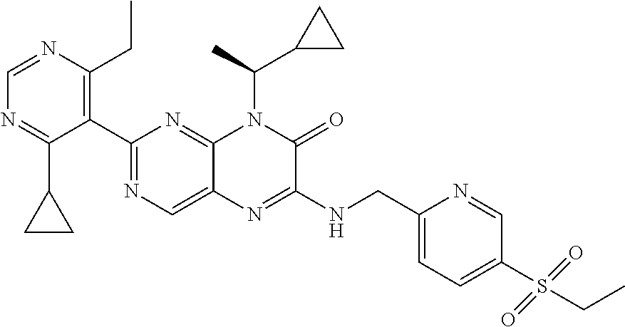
C1(C2=NC=C3C(=N2)N(C(C)C2CC2)C(=O)C(NCC2=CC=C(S(CC)(=O)=O)C=N2)=N3)=C(CC)N=CN=C1C1CC1
